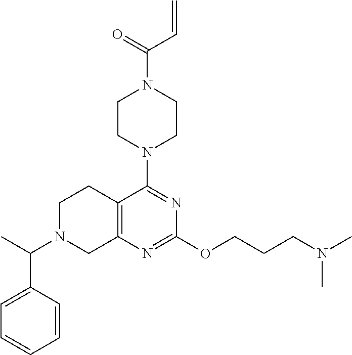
C12=C(N=C(OCCCN(C)C)N=C1N1CCN(C(=O)C=C)CC1)CN(C(C1=CC=CC=C1)C)CC2
